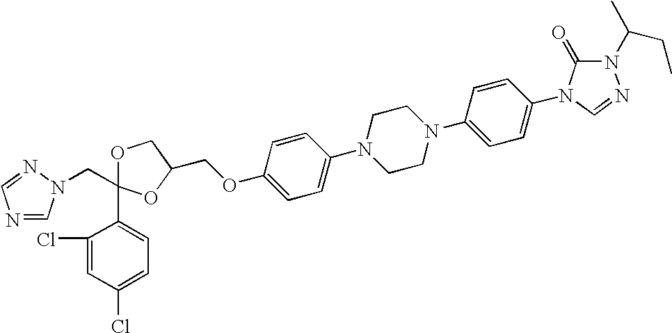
N1=CN(CC2(C3=CC=C(Cl)C=C3Cl)OCC(COC3=CC=C(N4CCN(C5=CC=C(N6C(=O)N(C(C)CC)N=C6)C=C5)CC4)C=C3)O2)N=C1
